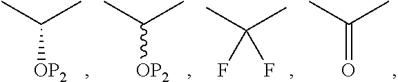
C([OP2])(C)C.C([OP2])(C)C.CC(C)(F)F.C(=O)(C)C
